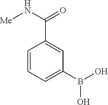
[Me]NC(C1=CC(B(O)O)=CC=C1)=O
